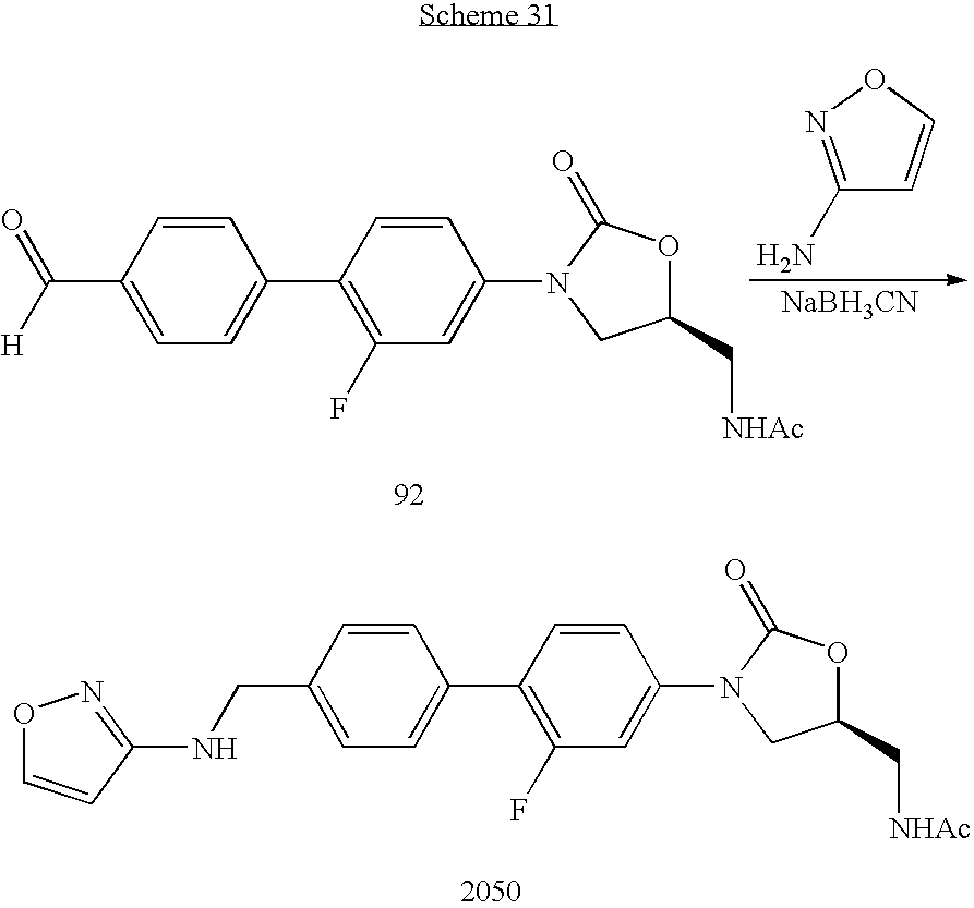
C(C1=CC=C(C2=C(F)C=C(N3CC(C[NHAc])OC3=O)C=C2)C=C1)NC1=NOC=C1.C(C1=CC=C(C2=C(F)C=C(N3CC(C[NHAc])OC3=O)C=C2)C=C1)(=O)[H].C1(N)=NOC=C1.[NaBH3CN]
